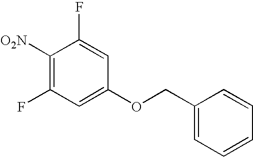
C1=C(OCC2=CC=CC=C2)C=C(F)C([O2N])=C1F
